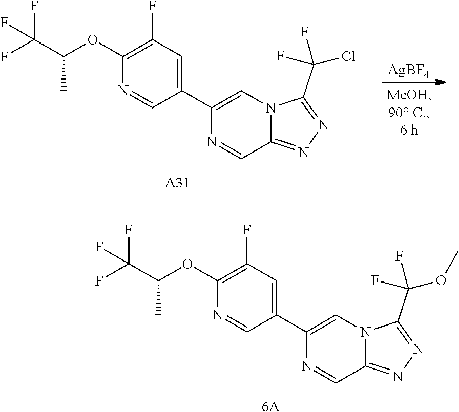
[AgBF4].FC(C(OC1=C(F)C=C(C2=CN3C(=NN=C3C(Cl)(F)F)C=N2)C=N1)C)(F)F.[A31].FC(C(OC1=C(F)C=C(C2=CN3C(=NN=C3C(OC)(F)F)C=N2)C=N1)C)(F)F.[6A]
